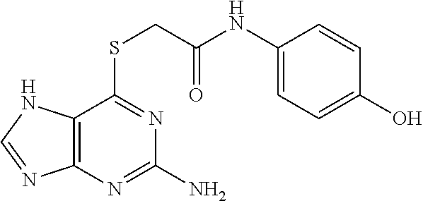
C1(NC(=O)CSC2=NC(N)=NC3=C2NC=N3)=CC=C(O)C=C1
